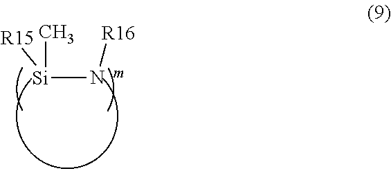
[Si](N[R16])([R15])C
